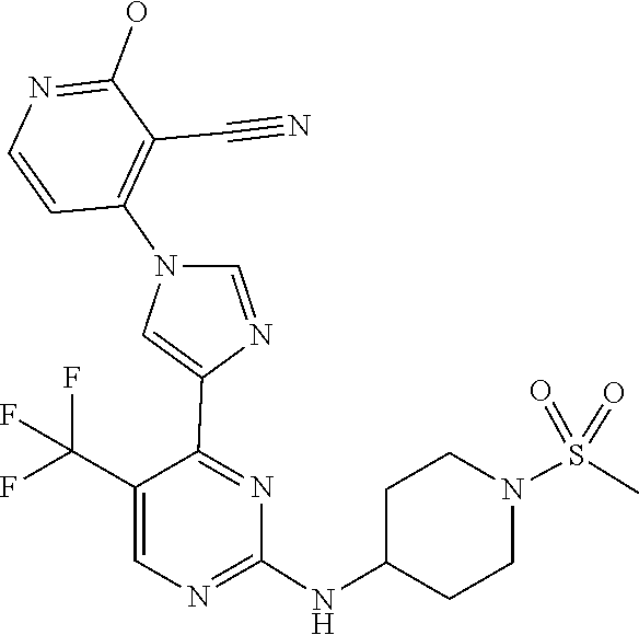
C1(NC2CCN(S(=O)(=O)C)CC2)=NC=C(C(F)(F)F)C(C2=CN(C3=C(C#N)C(O)=NC=C3)C=N2)=N1
